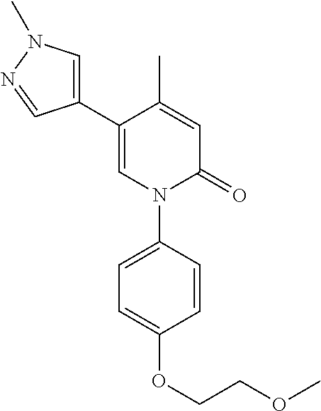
C1=C(C)C(C2=CN(C)N=C2)=CN(C2=CC=C(OCCOC)C=C2)C1=O
